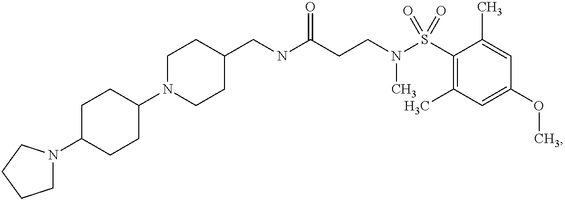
N(C(CCN(S(C1=C(C)C=C(OC)C=C1C)(=O)=O)C)=O)CC1CCN(C2CCC(N3CCCC3)CC2)CC1
